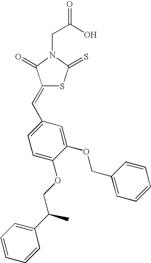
C(C(O)=O)N1C(=O)C(=CC2=CC=C(OCC(C3=CC=CC=C3)C)C(OCC3=CC=CC=C3)=C2)SC1=S
